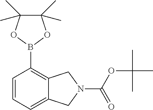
C1=CC=C2C(=C1B1OC(C)(C)C(C)(C)O1)CN(C(OC(C)(C)C)=O)C2
